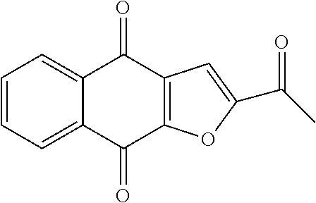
C1=CC=C2C(=C1)C(=O)C1=C(C2=O)OC(C(C)=O)=C1
